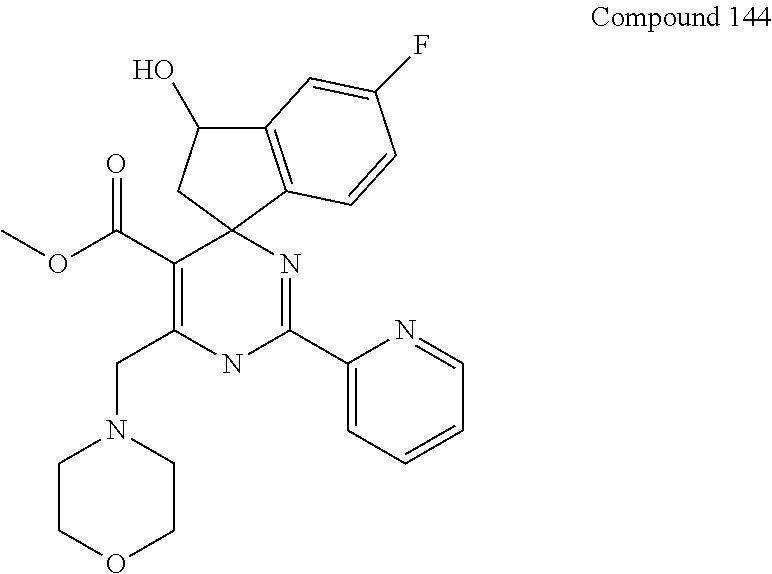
C1(C2=NC3(C(C(OC)=O)=C(CN4CCOCC4)N2)C2=C(C(O)C3)C=C(F)C=C2)=CC=CC=N1
